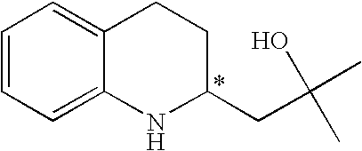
C1=CC=C2C(=C1)CCC(CC(C)(C)O)N2
